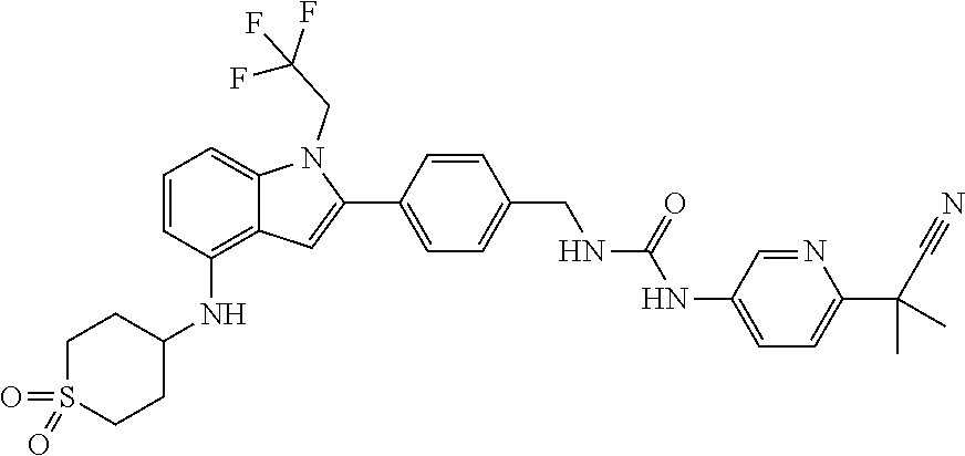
O=S1(=O)CCC(NC2=C3C(=CC=C2)N(CC(F)(F)F)C(C2=CC=C(CNC(NC4=CC=C(C(C)(C)C#N)N=C4)=O)C=C2)=C3)CC1
